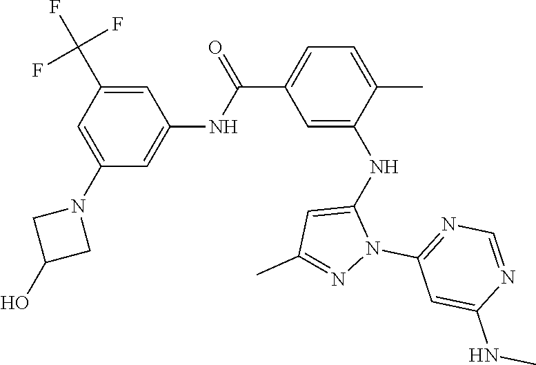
C1=C(N2CC(O)C2)C=C(NC(C2=CC=C(C)C(NC3=CC(C)=NN3C3=NC=NC(NC)=C3)=C2)=O)C=C1C(F)(F)F
